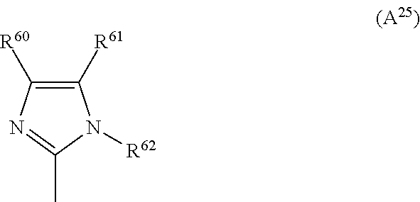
C1([R61])=C([R60])N=C(C)N1[R62]
